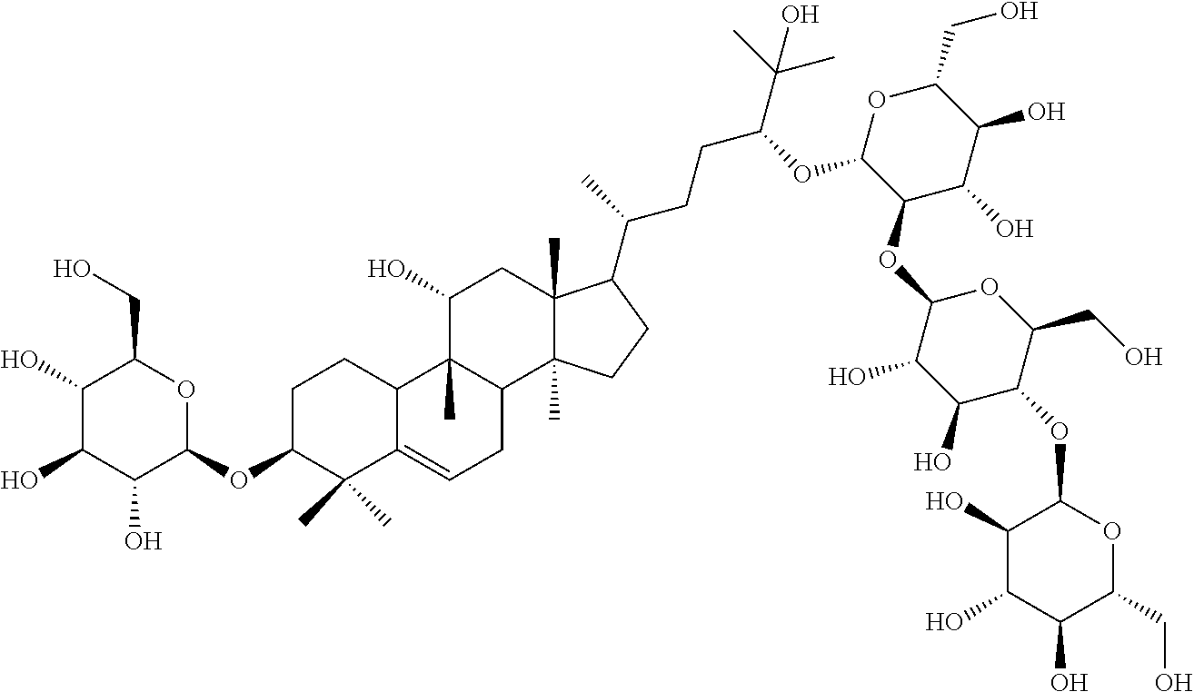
C1C(OC2OC(CO)C(O)C(O)C2O)C(C)(C)C2=CCC3C(C)(C2C1)C(O)CC1(C)C3(C)CCC1C(CCC(C(C)(C)O)OC1C(OC2C(O)C(O)C(OC3C(O)C(O)C(O)C(CO)O3)C(CO)O2)C(O)C(O)C(CO)O1)C
